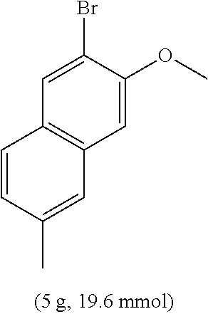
C1=C(OC)C(Br)=CC2=C1C=C(C)C=C2
